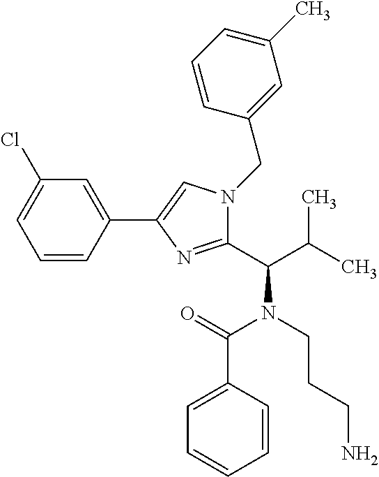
C1=CC(C2=CN(CC3=CC(C)=CC=C3)C(C(C(C)C)N(CCCN)C(=O)C3=CC=CC=C3)=N2)=CC(Cl)=C1
